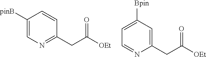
C1([pinB])=CN=C(CC([OEt])=O)C=C1.C1=NC(CC([OEt])=O)=CC([Bpin])=C1
